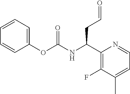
C1(OC(NC(C2=C(F)C(C)=CC=N2)CC=O)=O)=CC=CC=C1
